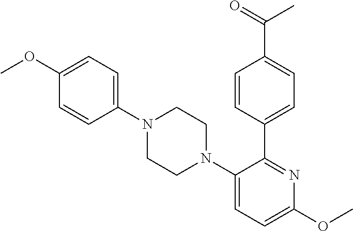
C1(N2CCN(C3=CC=C(OC)C=C3)CC2)=CC=C(OC)N=C1C1=CC=C(C(=O)C)C=C1
